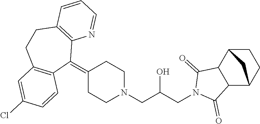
C1(=C2C3=C(CCC4=C2C=CC(Cl)=C4)C=CC=N3)CCN(CC(CN2C(=O)C3C(C2=O)C2CCC3C2)O)CC1
